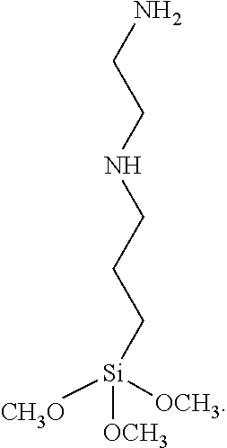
N(CCC[Si]([CH3O])([OCH3])[OCH3])CCN
